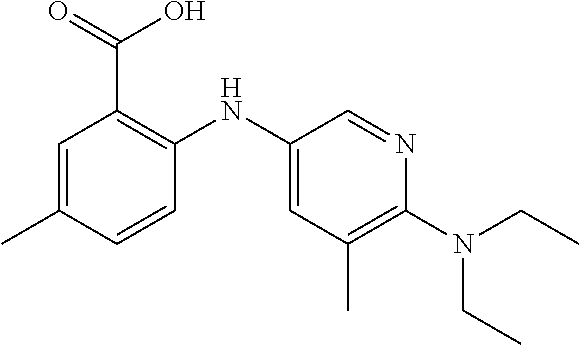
C1=C(C)C=CC(NC2=CC(C)=C(N(CC)CC)N=C2)=C1C(=O)O
